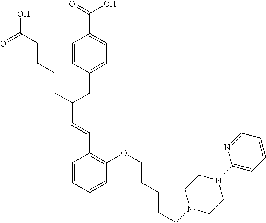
C(C(CC1=CC=C(C(=O)O)C=C1)CCCCC(O)=O)=CC1=C(OCCCCCN2CCN(C3=CC=CC=N3)CC2)C=CC=C1
